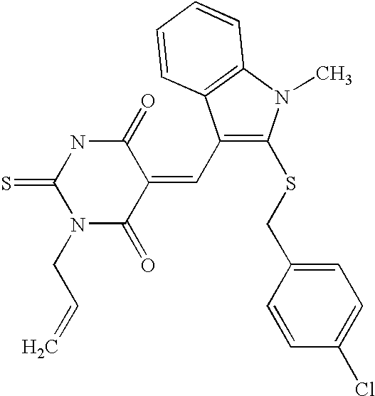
C1(C=C2C(=O)NC(=S)N(CC=C)C2=O)=C(SCC2=CC=C(Cl)C=C2)N(C)C2=C1C=CC=C2
